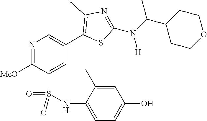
N1=C([MeO])C(S(NC2=CC=C(O)C=C2C)(=O)=O)=CC(C2=C(C)N=C(N(C(C3CCOCC3)C)[H])S2)=C1
